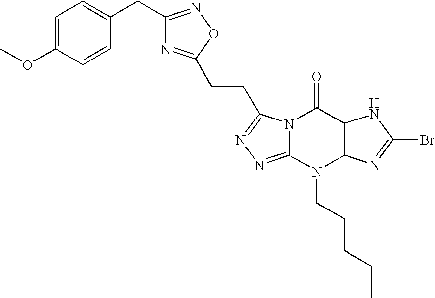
N12C(=NN=C1CCC1=NC(CC3=CC=C(OC)C=C3)=NO1)N(CCCCC)C1=C(C2=O)NC(Br)=N1
